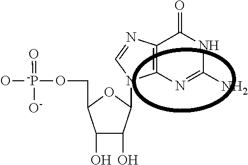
O[-P](OCC1C(O)C(O)c(n2C3=C(C(=O)NC(N)=N3)N=C2)O1)(=O)[O-]
